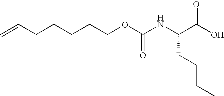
C=CCCCCCOC(NC(C(O)=O)CCCC)=O
